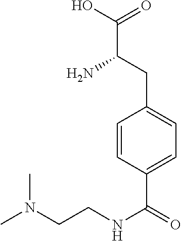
N(C)(CCNC(C1=CC=C(CC(C(O)=O)N)C=C1)=O)C
